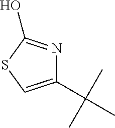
C1(C(C)(C)C)=CSC(O)=N1
